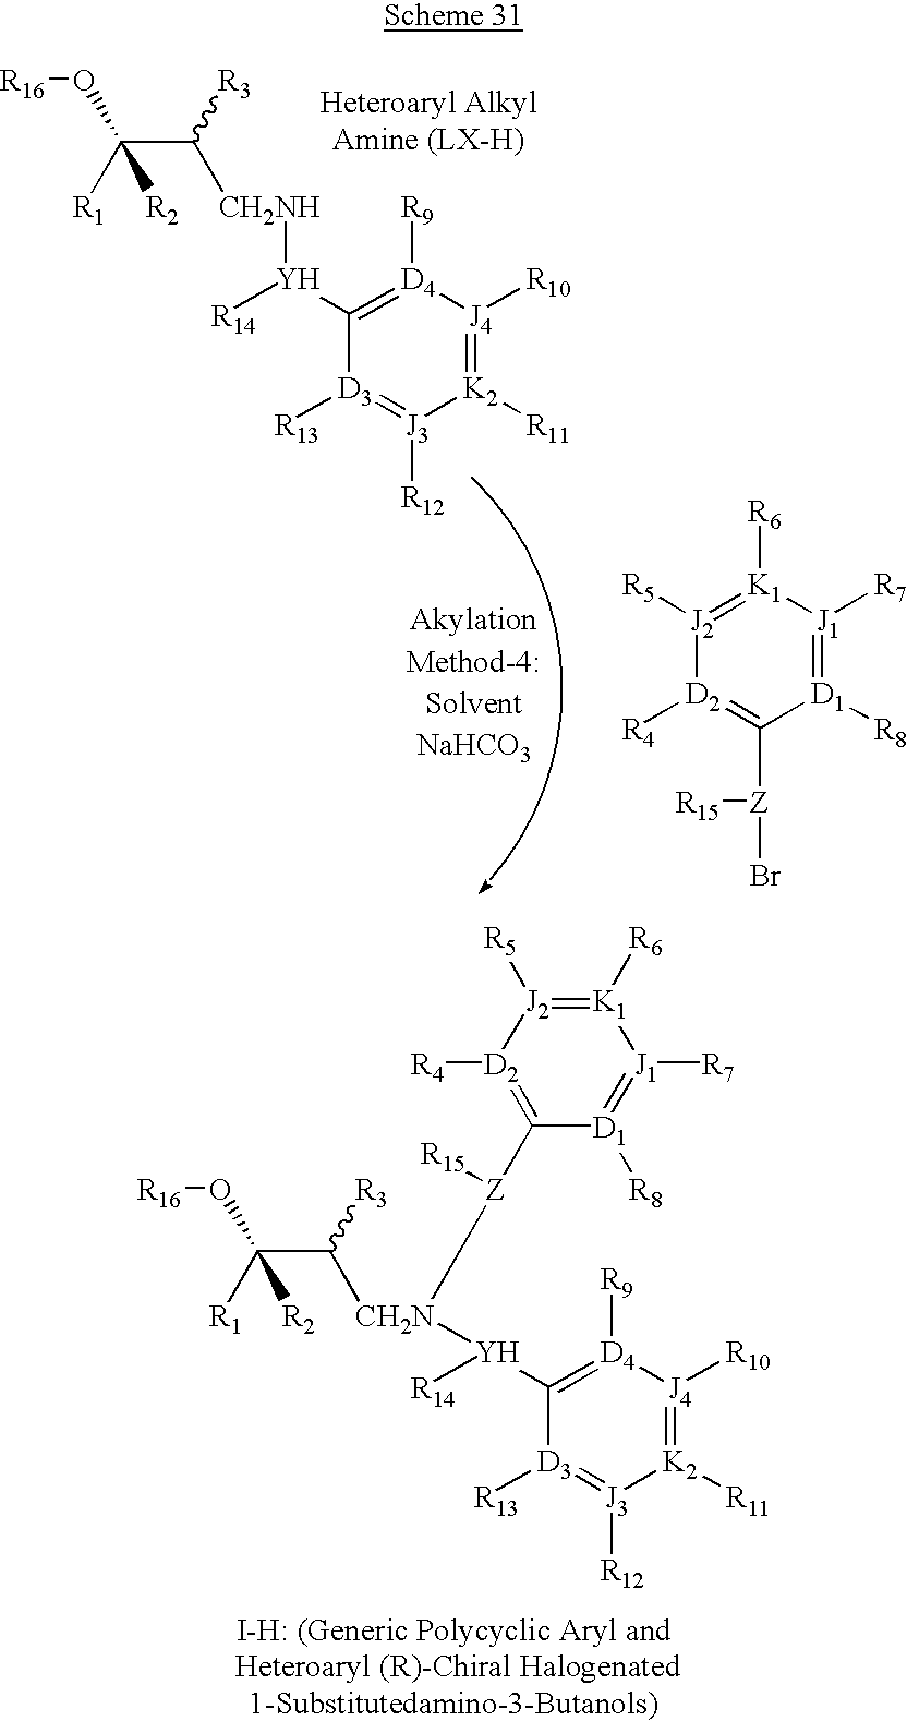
C(C([CH2N]([Z](C1=[D2]([R4])[J2]([R5])=[K1]([R6])[J1]([R7])=[D1]1[R8])[R15])[Y]([R14])C1=[D4]([R9])[J4]([R10])=[K2]([R11])[J3]([R12])=[D3]1[R13])[R3])([R1])([R2])O[R16].[J2]1([R5])=[K1]([R6])[J1]([R7])=[D1]([R8])C([Z]([R15])Br)=[D2]1[R4].C(C([CH2NH][Y]([R14])C1=[D4]([R9])[J4]([R10])=[K2]([R11])[J3]([R12])=[D3]1[R13])[R3])([R1])([R2])O[R16]
